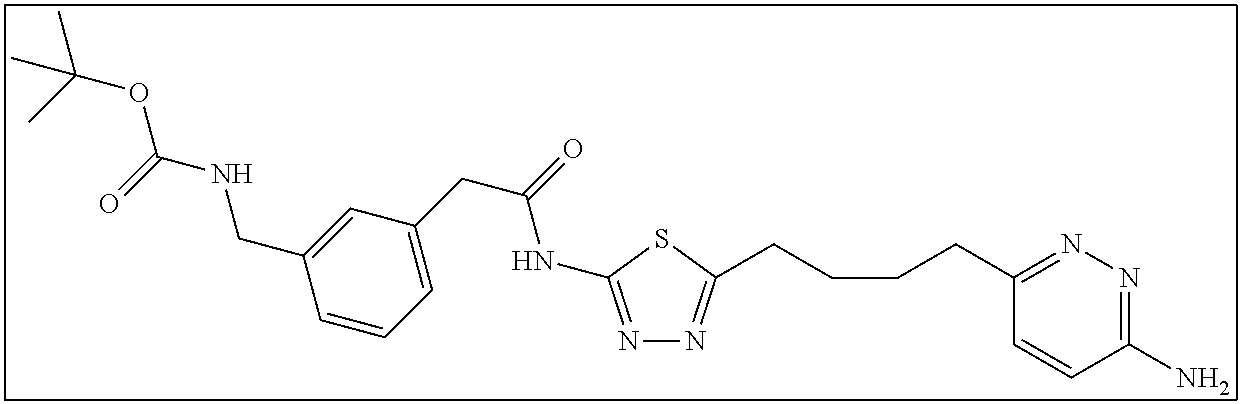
N1=C(NC(CC2=CC=CC(CNC(=O)OC(C)(C)C)=C2)=O)SC(CCCCC2=NN=C(N)C=C2)=N1
